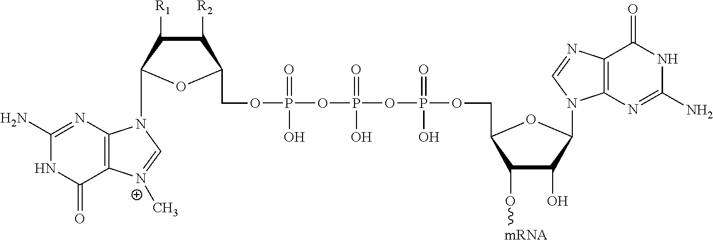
C1([R2])C([R1])C(N2C3=C([N+](C)=C2)C(=O)NC(N)=N3)OC1COP(OP(OP(OCC1C(O[mRNA])C(O)C(N2C3=C(N=C2)C(=O)NC(N)=N3)O1)(=O)O)(=O)O)(=O)O
